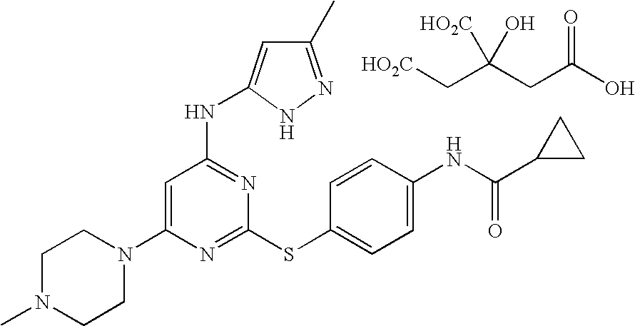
C1N(C)CCN(C2=CC(NC3=CC(C)=NN3)=NC(SC3=CC=C(NC(=O)C4CC4)C=C3)=N2)C1.C(C(CC(O)=O)([HO2C])O)[HO2C]
